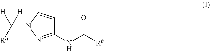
C1(NC([Rb])=O)=NN(C([Ra])([H])[H])C=C1
